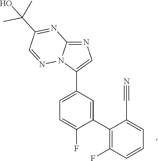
C1(C2=CC(C3=CN=C4N3N=CC(C(C)(C)O)=N4)=CC=C2F)=C(F)C=CC=C1C#N
